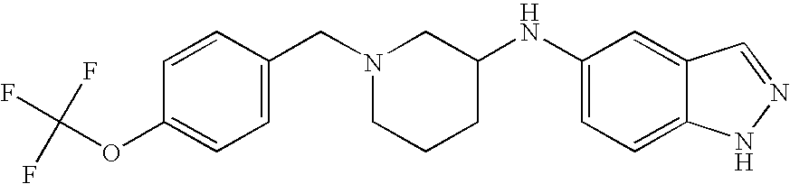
C1=CC(CN2CCCC(NC3=CC=C4C(=C3)C=NN4)C2)=CC=C1OC(F)(F)F
